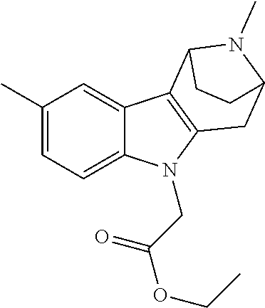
C1(C)=CC=C2C(=C1)C1=C(N2CC(OCC)=O)CC2N(C)C1CC2
